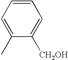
C1(C)=CC=CC=C1[CH2OH]
